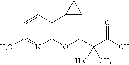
C1=CC(C2CC2)=C(OCC(C(O)=O)(C)C)N=C1C
